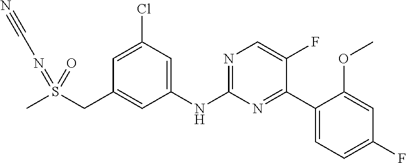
C1=C(Cl)C=C(NC2=NC=C(F)C(C3=CC=C(F)C=C3OC)=N2)C=C1CS(C)(=NC#N)=O
